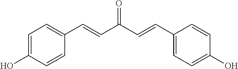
C1=CC(C=CC(=O)C=CC2=CC=C(O)C=C2)=CC=C1O
